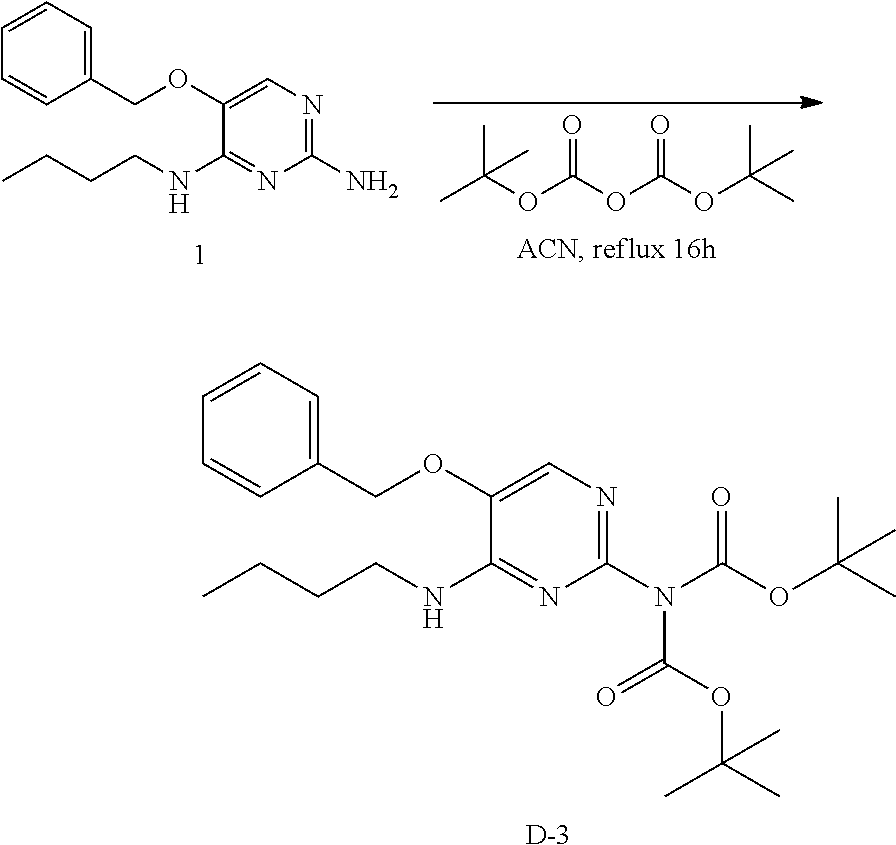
CC(OC(OC(OC(C)(C)C)=O)=O)(C)C.C1(COC2=CN=C(N)N=C2NCCCC)=CC=CC=C1.C1(COC2=CN=C(N(C(OC(C)(C)C)=O)C(OC(C)(C)C)=O)N=C2NCCCC)=CC=CC=C1.[D]
